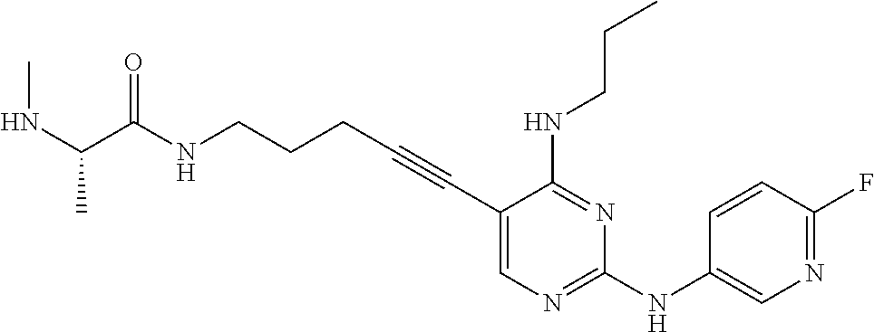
C1(C#CCCCNC(=O)C(NC)C)=CN=C(NC2=CN=C(F)C=C2)N=C1NCCC
